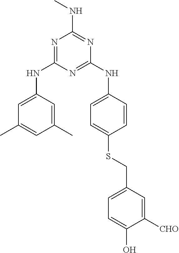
N1=C(NC2=CC(C)=CC(C)=C2)N=C(NC2=CC=C(SCC3=CC=C(O)C([CHO])=C3)C=C2)N=C1NC
